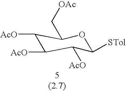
C1([AcO])C([AcO])C([AcO])C([STol])OC1C[OAc]
